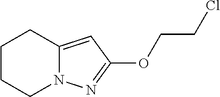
C1CCN2C(=CC(OCCCl)=N2)C1
